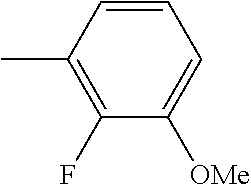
C1=CC(C)=C(F)C([OMe])=C1
